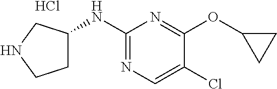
C1C(NC2=NC=C(Cl)C(OC3CC3)=N2)CNC1.Cl
